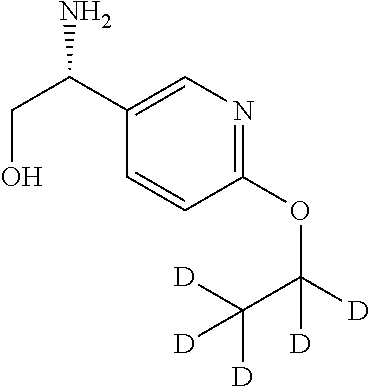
C1(OC([D])(C([D])([D])[D])[D])=NC=C(C(CO)N)C=C1
